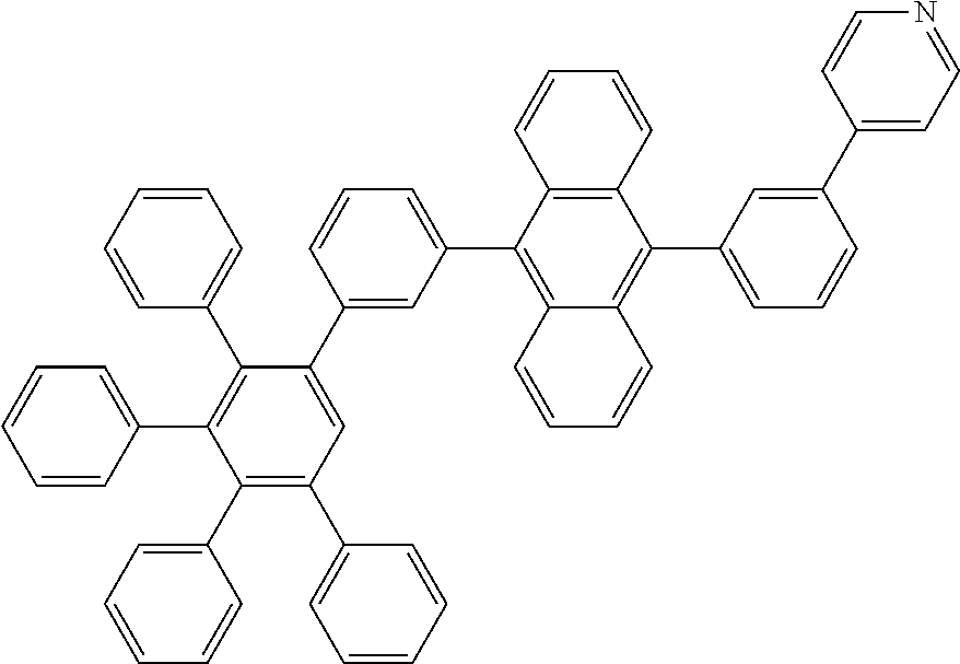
C1=CC=C(C2=C(C3=CC=CC=C3)C(C3=CC(C4=C5C(=C(C6=CC=CC(C7=CC=NC=C7)=C6)C6=C4C=CC=C6)C=CC=C5)=CC=C3)=CC(C3=CC=CC=C3)=C2C2=CC=CC=C2)C=C1
